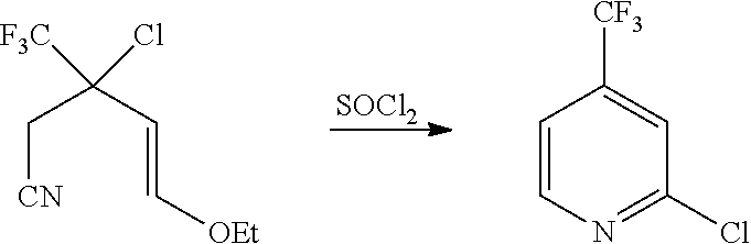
C([CN])C(C=C[OEt])([F3C])Cl.[SOCl2].C1=CN=C(Cl)C=C1[CF3]
